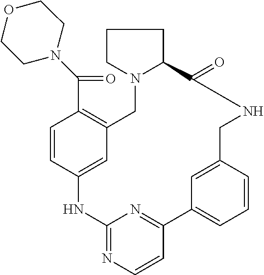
C1=CC2=CC(=C1C(N1CCOCC1)=O)CN1C(CCC1)C(=O)NCC1=CC(=CC=C1)C1=NC(=NC=C1)N2
